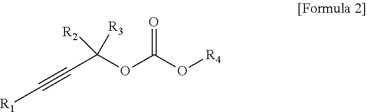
C(C(OC(O[R4])=O)([R2])[R3])#C[R1]
